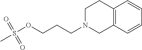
C12=C(C=CC=C1)CN(CCCOS(=O)(C)=O)CC2
